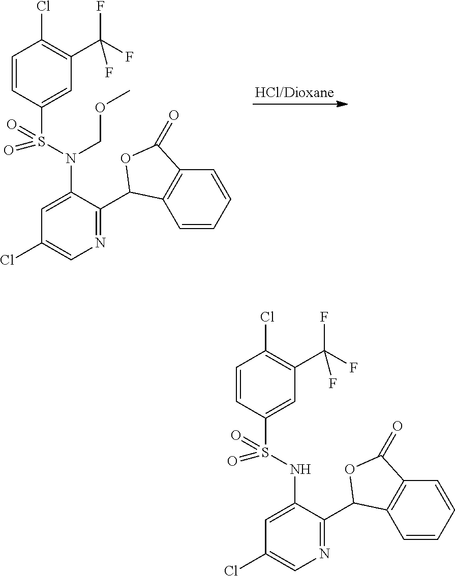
C1=CC(S(=O)(=O)N(C2=CC(Cl)=CN=C2C2C3=C(C=CC=C3)C(=O)O2)COC)=CC(C(F)(F)F)=C1Cl.C1=CC(S(=O)(=O)NC2=CC(Cl)=CN=C2C2C3=C(C=CC=C3)C(=O)O2)=CC(C(F)(F)F)=C1Cl
